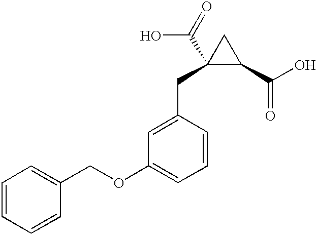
C1=CC=CC(COC2=CC=CC(CC3(C(=O)O)C(C(O)=O)C3)=C2)=C1
